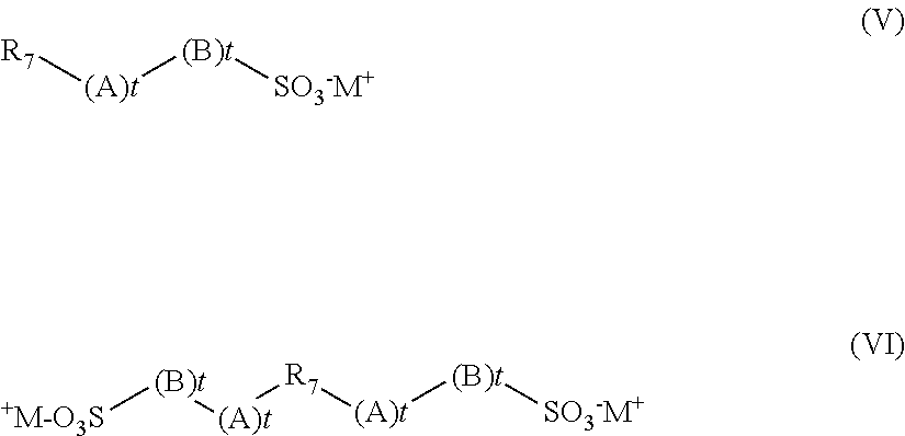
[(A)t]([R7])[(B)t][SO3-M+].[(A)t]([(B)t][+M-O3S])[R7][(A)t][(B)t][SO3-M+]
